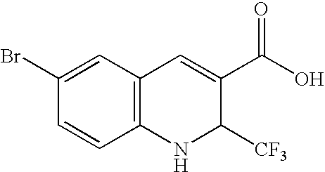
C1=CC2=C(C=C1Br)C=C(C(O)=O)C([CF3])N2
